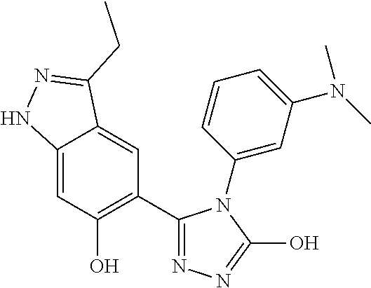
C12=CC(O)=C(C3=NN=C(O)N3C3=CC(N(C)C)=CC=C3)C=C1C(CC)=NN2
